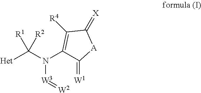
N([W3]=[W2])(C1=C([R4])C(=[X])[A]C1=[W1])C([Het])([R1])[R2]
